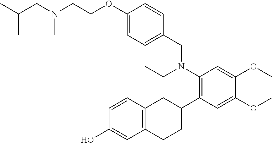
C1(OCCN(CC(C)C)C)=CC=C(CN(C2=C(C3CC4=C(CC3)C=C(O)C=C4)C=C(OC)C(OC)=C2)CC)C=C1
